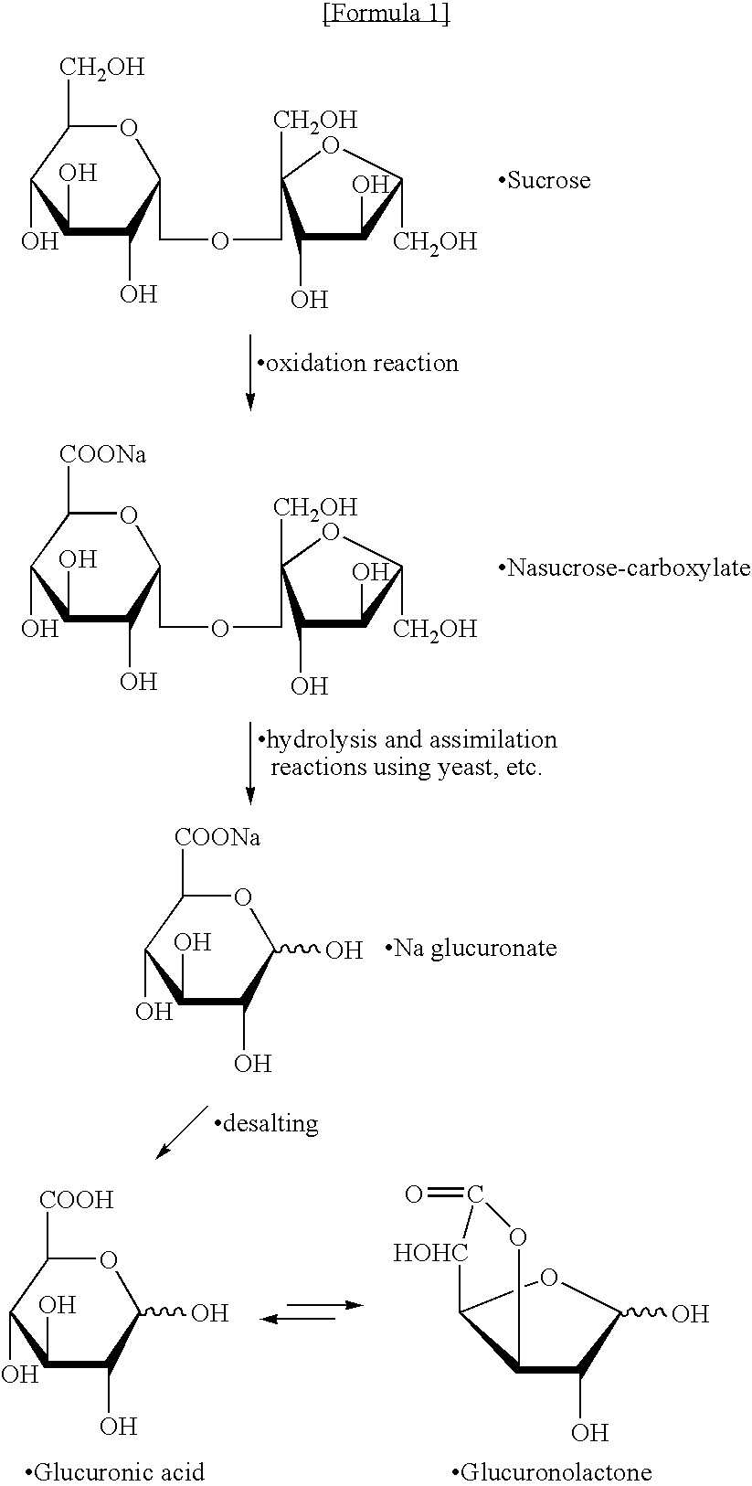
[HOHC]1C2C(C(O)C(O)O2)OC1=O.C1(O)C(O)C(O)OC([COOH])C1O.C1(O)C(O)C(COCC2([CH2OH])C(O)C(O)C([CH2OH])O2)OC([CH2OH])C1O.C1(O)C(O)C(COCC2([CH2OH])C(O)C(O)C([CH2OH])O2)OC([COONa])C1O.C1(O)C(O)C(O)OC([COONa])C1O
